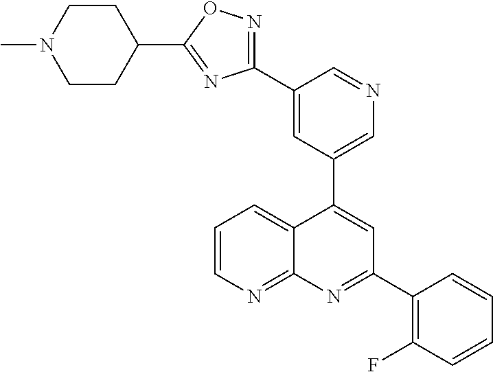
C1=C(C2=NOC(C3CCN(C)CC3)=N2)C=NC=C1C1=CC(C2=C(F)C=CC=C2)=NC2=NC=CC=C12
